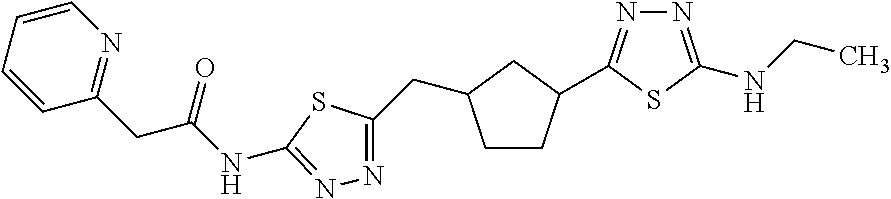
N(C(CC1=NC=CC=C1)=O)C1=NN=C(CC2CCC(C3=NN=C(NCC)S3)C2)S1
